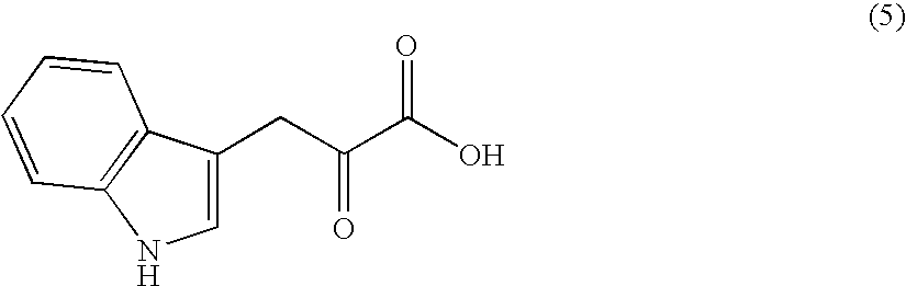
C1=C(CC(=O)C(O)=O)C2=C(N1)C=CC=C2
